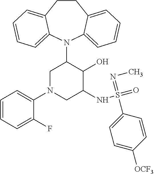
C12=CC=CC=C1N(C1CN(C3=CC=CC=C3F)CC(NS(=O)(=NC)C3=CC=C([OCF3])C=C3)C1O)C1=CC=CC=C1CC2
